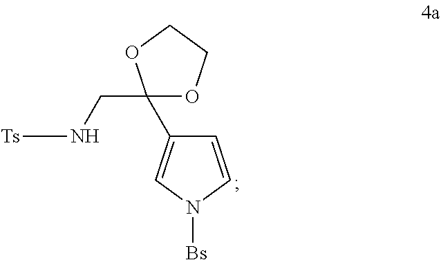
C1(CN[Ts])(C2=CN([Bs])C=C2)OCCO1
